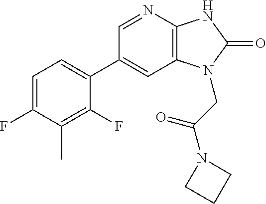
C12=C(N=CC(C3=CC=C(F)C(C)=C3F)=C1)NC(=O)N2CC(N1CCC1)=O
